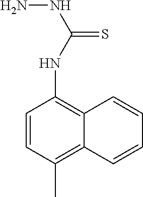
C1=CC(C)=C2C(=C1NC(=S)NN)C=CC=C2
